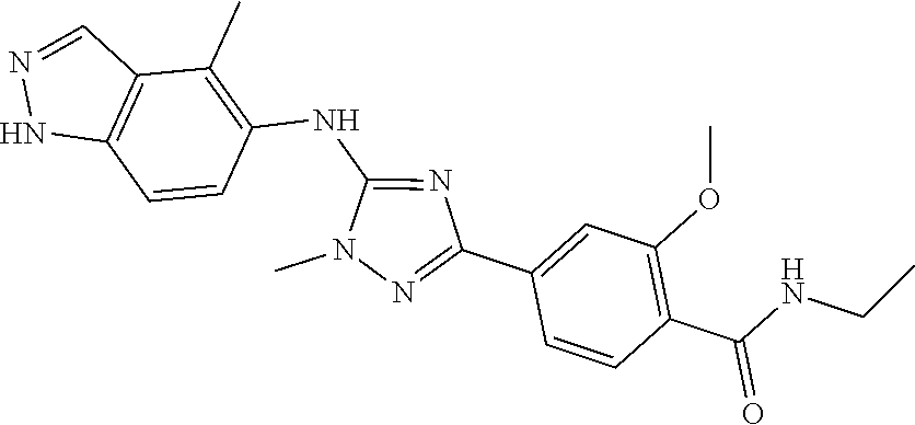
N1(C)N=C(C2=CC(OC)=C(C(NCC)=O)C=C2)N=C1NC1=C(C)C2=C(NN=C2)C=C1
